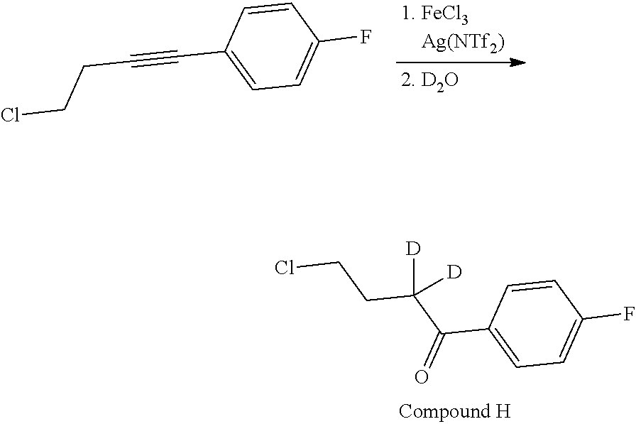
C1=CC(F)=CC=C1C(C([D])(CCCl)[D])=O.C1=CC(F)=CC=C1C#CCCCl
